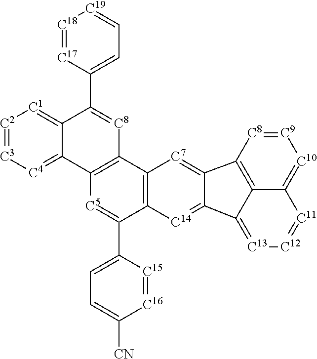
[C2]1=[C3][C4]=C2C(=[C1]1)C(C1=CC=[C19][C18]=[C17]1)=[C8]C1=C2[C5]=C(C2=CC=C([CN])[C16]=[C15]2)C2=C1[C7]=C1C(=[C14]2)C2=[C13][C12]=[C11]C3=[C10][C9]=[C8]C1=C32
